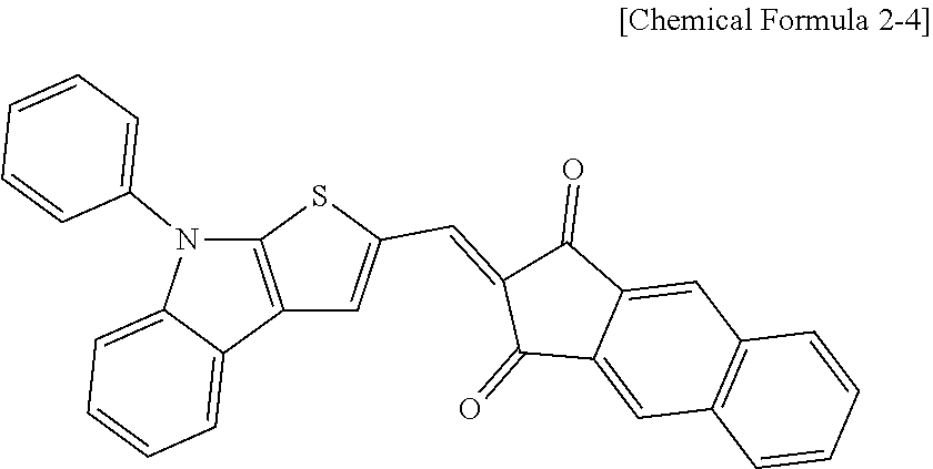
C12=CC=CC=C1C1=C(N2C2=CC=CC=C2)SC(C=C2C(=O)C3=CC4=C(C=CC=C4)C=C3C2=O)=C1
